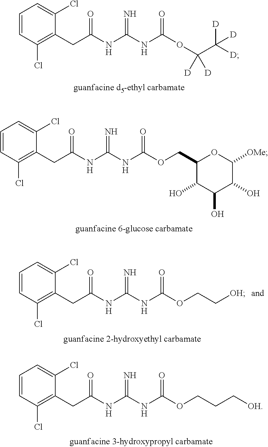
C1=CC(Cl)=C(CC(NC(NC(OC(C([D])([D])[D])([D])[D])=O)=N)=O)C(Cl)=C1.C1=CC(Cl)=C(CC(NC(NC(OCC2C(O)C(O)C(O)C([OMe])O2)=O)=N)=O)C(Cl)=C1.C1=CC(Cl)=C(CC(NC(NC(OCC[OH])=O)=N)=O)C(Cl)=C1.C1=CC(Cl)=C(CC(NC(NC(OCCC[OH])=O)=N)=O)C(Cl)=C1
